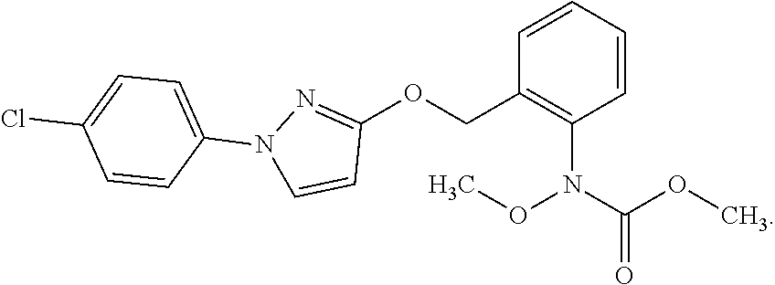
C1=CC=CC(N(C(OC)=O)OC)=C1COC1=NN(C2=CC=C(Cl)C=C2)C=C1
